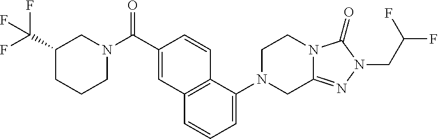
C1(C(F)(F)F)CCCN(C(C2=CC3=C(C=C2)C(N2CC4=NN(CC(F)F)C(=O)N4CC2)=CC=C3)=O)C1
